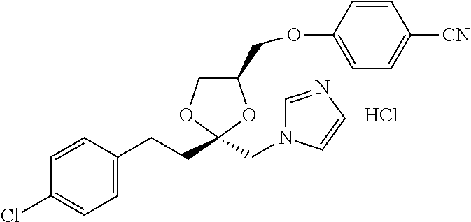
C1=CC(CCC2(CN3C=NC=C3)OC(COC3=CC=C([CN])C=C3)CO2)=CC=C1Cl.Cl
